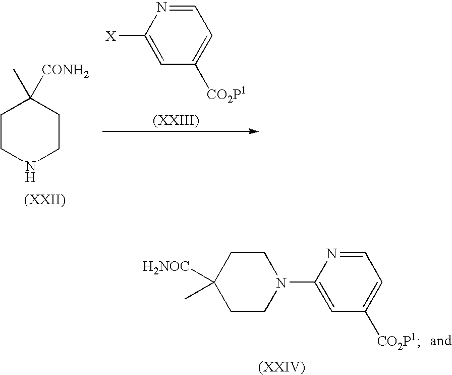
[X]C1=CC([CO2P1])=CC=N1.C1CNCCC1(C)[CONH2].C1CC([H2NOC])(C)CCN1C1=CC([CO2P1])=CC=N1
